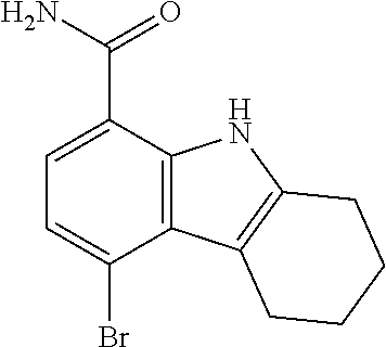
C1=C(C(N)=O)C2=C(C(Br)=C1)C1=C(N2)CCCC1
